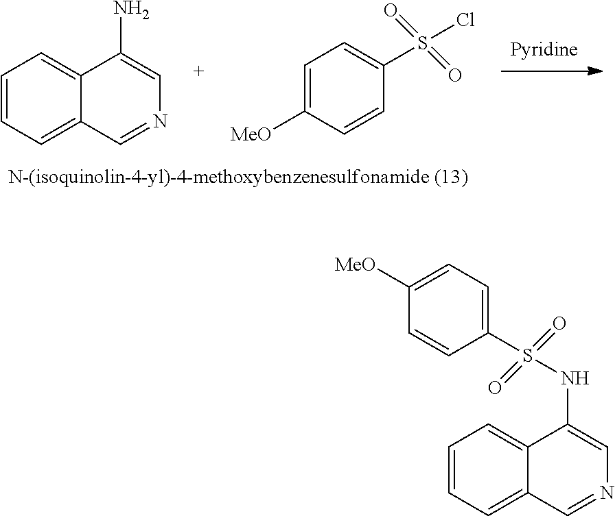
C1=CC=C2C(=C1)C(N)=CN=C2.C1(S(Cl)(=O)=O)=CC=C([MeO])C=C1.C1(S(NC2=CN=CC3=CC=CC=C32)(=O)=O)=CC=C([MeO])C=C1
